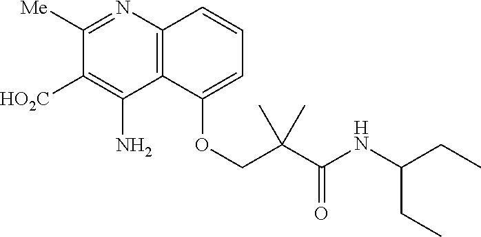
N1=C([Me])C([HO2C])=C(N)C2=C1C=CC=C2OCC(C(NC(CC)CC)=O)(C)C
